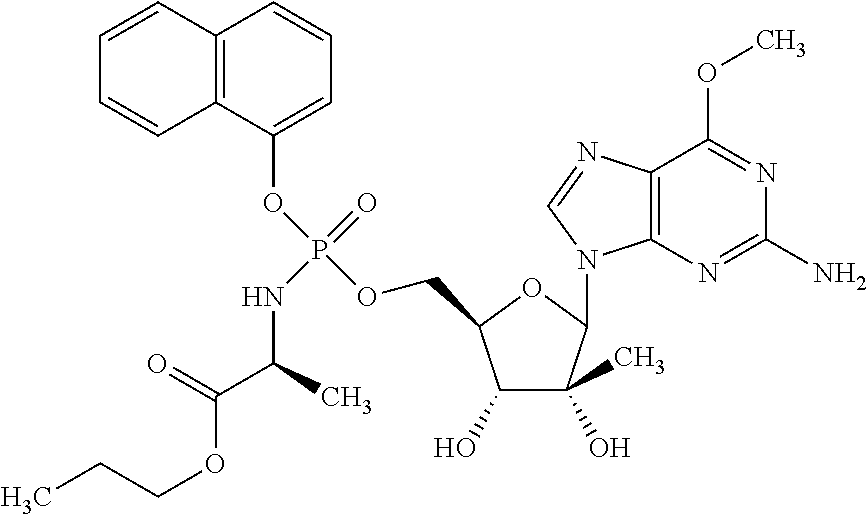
C1(O)C(C)(O)C(N2C3=C(N=C2)C(OC)=NC(N)=N3)OC1COP(OC1=CC=CC2=C1C=CC=C2)(=O)NC(C(OCCC)=O)C
